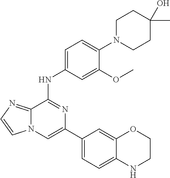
C1(C2=CC=C3C(=C2)OCCN3)=CN2C(=NC=C2)C(NC2=CC=C(N3CCC(C)(O)CC3)C(OC)=C2)=N1
